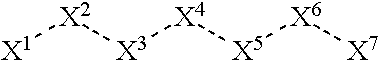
[X1][X2][X3][X4][X5][X6][X7]
